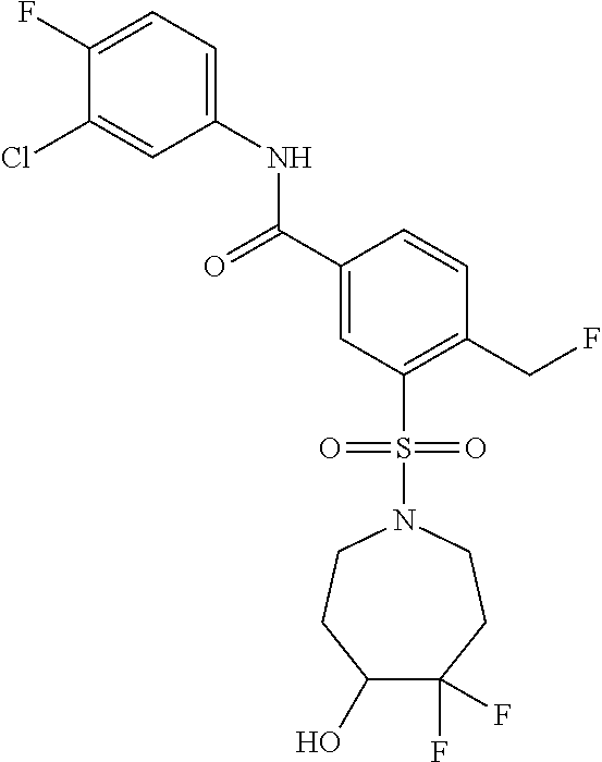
C1(F)=CC=C(NC(C2=CC(S(N3CCC(O)C(F)(F)CC3)(=O)=O)=C(CF)C=C2)=O)C=C1Cl
